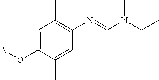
C1=C(O[A])C(C)=CC(N=CN(CC)C)=C1C
